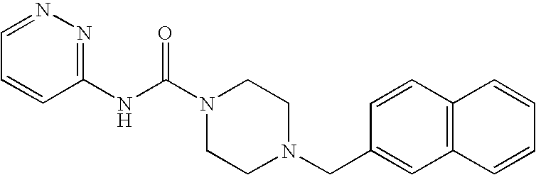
C1=CC(NC(N2CCN(CC3=CC4=C(C=C3)C=CC=C4)CC2)=O)=NN=C1
